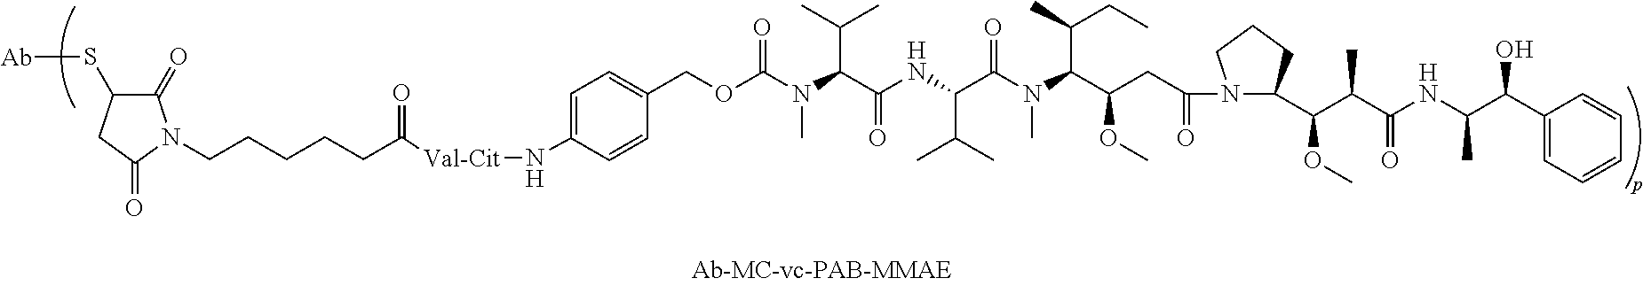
N(C(C(NC(C(N(C(C(CC(N1C(C(C(C(NC(C)C(C2=CC=CC=C2)O)=O)C)OC)CCC1)=O)OC)C(C)CC)C)=O)C(C)C)=O)C(C)C)(C)C(OCC1=CC=C(N[Val-Cit]C(CCCCCN2C(=O)C(S[Ab])CC2=O)=O)C=C1)=O
